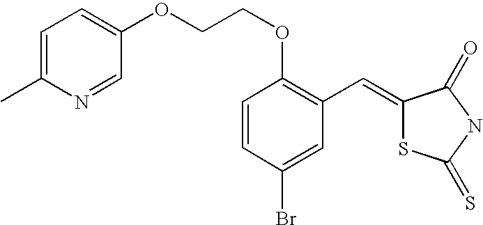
C1(OCCOC2=C(C=C3SC(=S)NC3=O)C=C(Br)C=C2)=CC=C(C)N=C1
